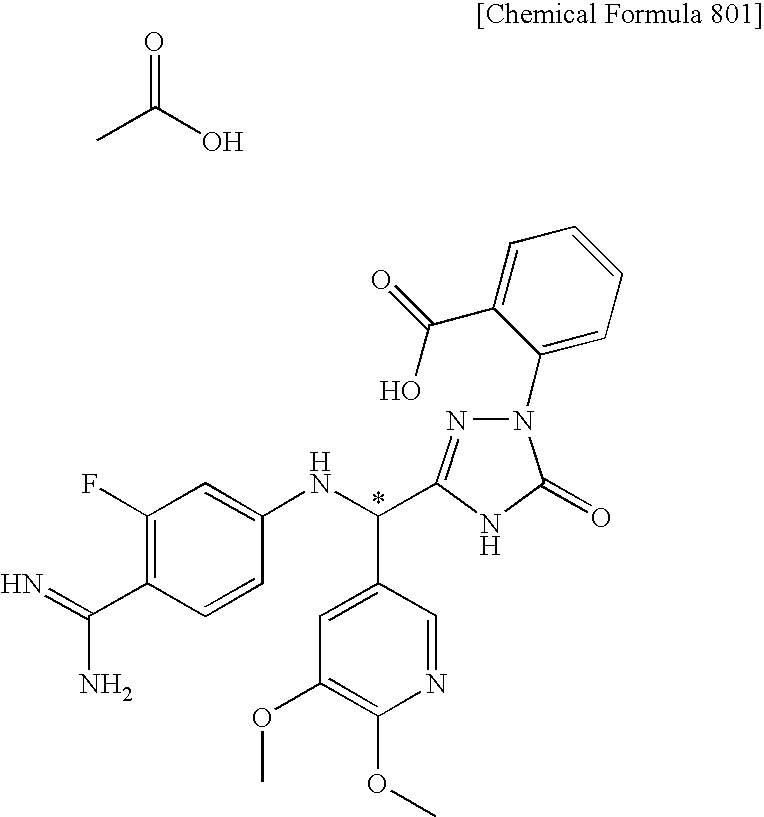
CC(O)=O.C1(F)=C(C(N)=N)C=CC(NC(C2=CC(OC)=C(OC)N=C2)C2=NN(C3=CC=CC=C3C(O)=O)C(=O)N2)=C1
